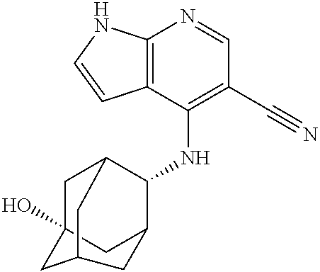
C12=C(C(NC3C4CC5(O)CC3CC(C5)C4)=C(C#N)C=N1)C=CN2
